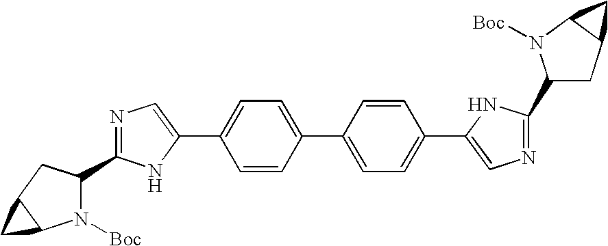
C1=CC(C2=CC=C(C3=CN=C(C4CC5C(N4[Boc])C5)N3)C=C2)=CC=C1C1=CN=C(C2N([Boc])C3C(C2)C3)N1
